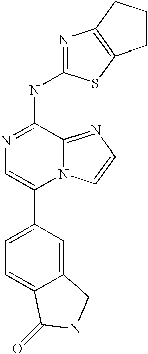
N12C(=NC=C1)C(NC1=NC3=C(S1)CCC3)=NC=C2C1=CC=C2C(=C1)CNC2=O
